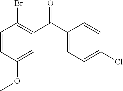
C1=CC(OC)=CC(C(C2=CC=C(Cl)C=C2)=O)=C1Br
